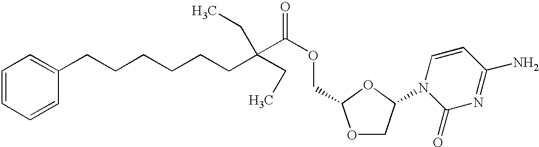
C1=CC=CC(CCCCCCC(C(=O)OCC2OCC(N3C(=O)N=C(N)C=C3)O2)(CC)CC)=C1
